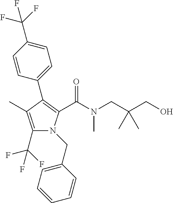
C1(C2=C(C(N(CC(CO)(C)C)C)=O)N(CC3=CC=CC=C3)C(C(F)(F)F)=C2C)=CC=C(C(F)(F)F)C=C1
